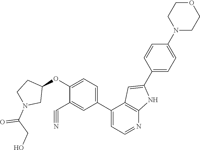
C1(C2=CC=NC3=C2C=C(C2=CC=C(N4CCOCC4)C=C2)N3)=CC=C(OC2CCN(C(CO)=O)C2)C(C#N)=C1
